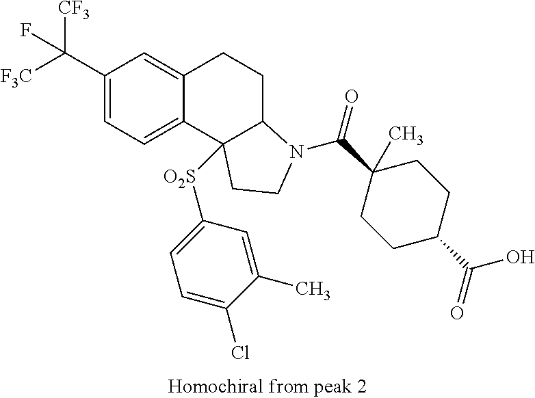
C(C1=CC=C2C(=C1)CCC1C2([O2S]C2=CC=C(Cl)C(C)=C2)CCN1C(=O)C1(C)CCC(C(O)=O)CC1)([F3C])([CF3])F
